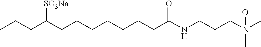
C(CCCCCCC(NCCCN(C)(C)O)=O)C(CCC)[SO3Na]
